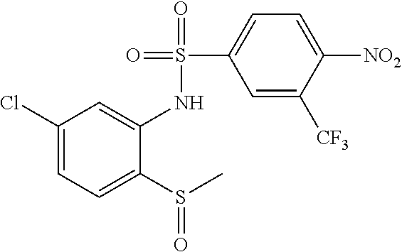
C1(Cl)=CC=C(S(C)=O)C(NS(C2=CC=C([NO2])C([CF3])=C2)(=O)=O)=C1
